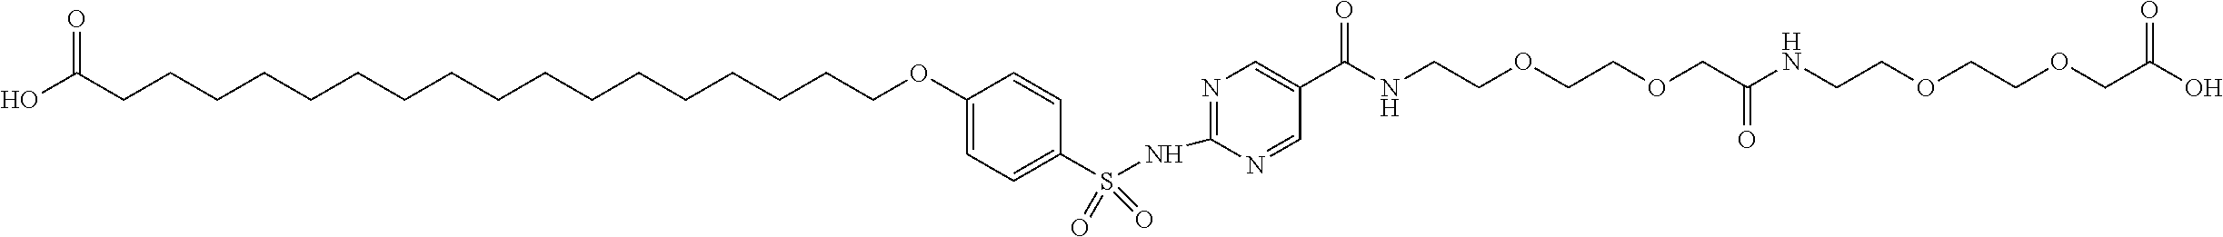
C1(S(NC2=NC=C(C(=O)NCCOCCOCC(NCCOCCOCC(O)=O)=O)C=N2)(=O)=O)=CC=C(OCCCCCCCCCCCCCCCCCC(O)=O)C=C1
